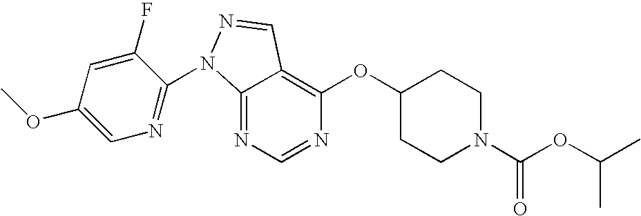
C12=NC=NC(OC3CCN(C(OC(C)C)=O)CC3)=C1C=NN2C1=NC=C(OC)C=C1F
